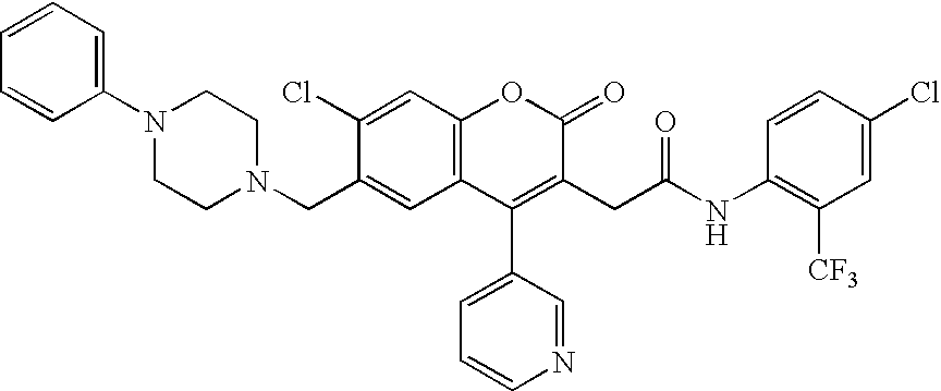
C1=C(CN2CCN(C3=CC=CC=C3)CC2)C(Cl)=CC2=C1C(C1=CC=CN=C1)=C(CC(=O)NC1=C([CF3])C=C(Cl)C=C1)C(=O)O2
